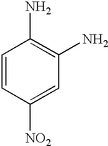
C1=CC([NO2])=CC(N)=C1N
